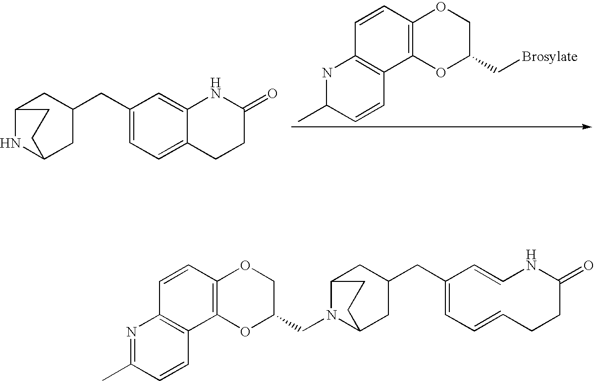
C12NC(CC(CC3=CC=C4C(=C3)NC(=O)CC4)C1)CC2.C1=CC2=C(C3=C1NC(C)C=C3)OC(C[Brosylate])CO2.C1=CC2=C(C3=C1N=C(C)C=C3)OC(CN1C3CC(CC4=CC=CCCC(=O)NC=C4)CC1CC3)CO2
